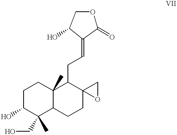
C1C(O)C(CO)(C)C2C(C)(C1)C(CC=C1C(=O)OCC1O)C1(CC2)CO1
